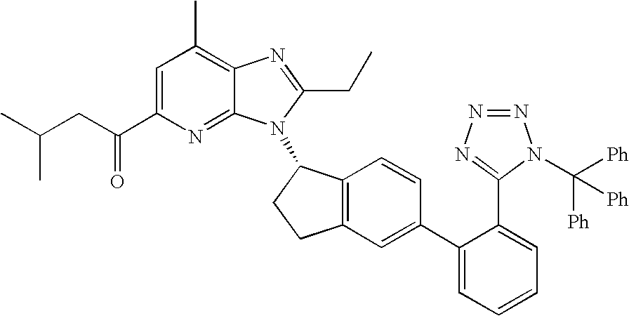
C1=C(C(CC(C)C)=O)N=C2C(=C1C)N=C(CC)N2C1C2=C(CC1)C=C(C1=CC=CC=C1C1=NN=NN1C([Ph])([Ph])[Ph])C=C2
